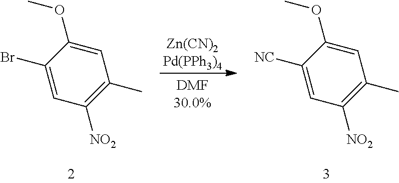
C1=C(OC)C(Br)=CC([NO2])=C1C.C1=C(OC)C([NC])=CC([NO2])=C1C
